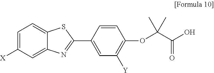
C1([Y])=C(OC(C(O)=O)(C)C)C=CC(C2=NC3=CC([X])=CC=C3S2)=C1
